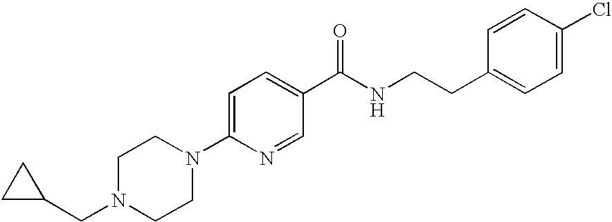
C1N(CC2CC2)CCN(C2=CC=C(C(NCCC3=CC=C(Cl)C=C3)=O)C=N2)C1
